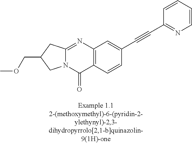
N12C(=NC3=C(C1=O)C=CC(C#CC1=NC=CC=C1)=C3)CC(COC)C2
